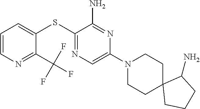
C1=CN=C(C(F)(F)F)C(SC2=NC=C(N3CCC4(CC3)CCCC4N)N=C2N)=C1
